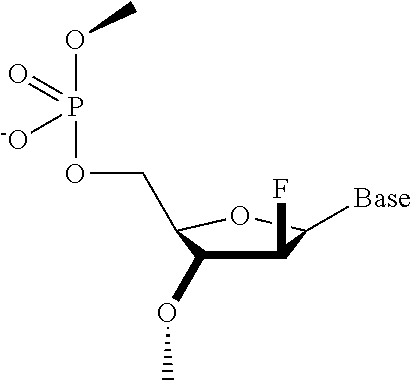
C1(F)C(OC)C(COP(OC)(=O)[-O])OC1[Base]
